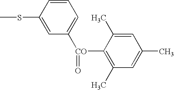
C1=CC(SC)=CC([CO](=O)C2=C(C)C=C(C)C=C2C)=C1
